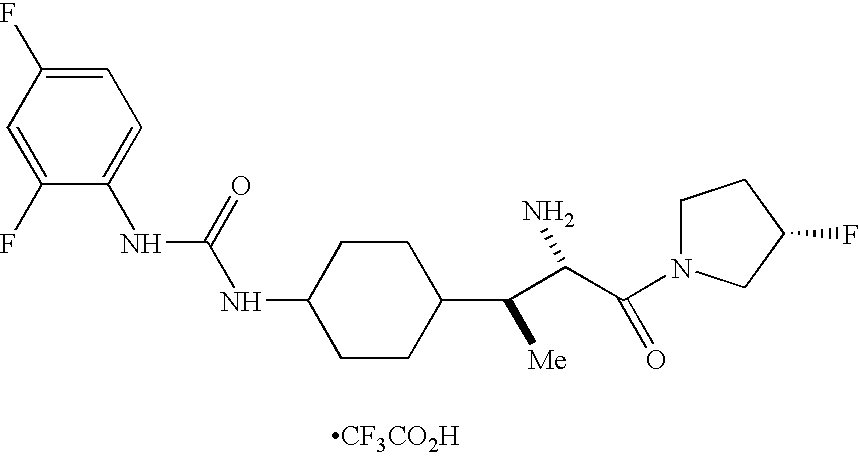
C1=C(F)C(NC(=O)NC2CCC(C([Me])C(C(N3CCC(F)C3)=O)N)CC2)=CC=C1F.[CF3CO2H]
